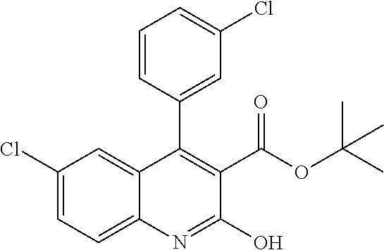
C1(Cl)=CC=C2C(=C1)C(C1=CC(Cl)=CC=C1)=C(C(OC(C)(C)C)=O)C(O)=N2
